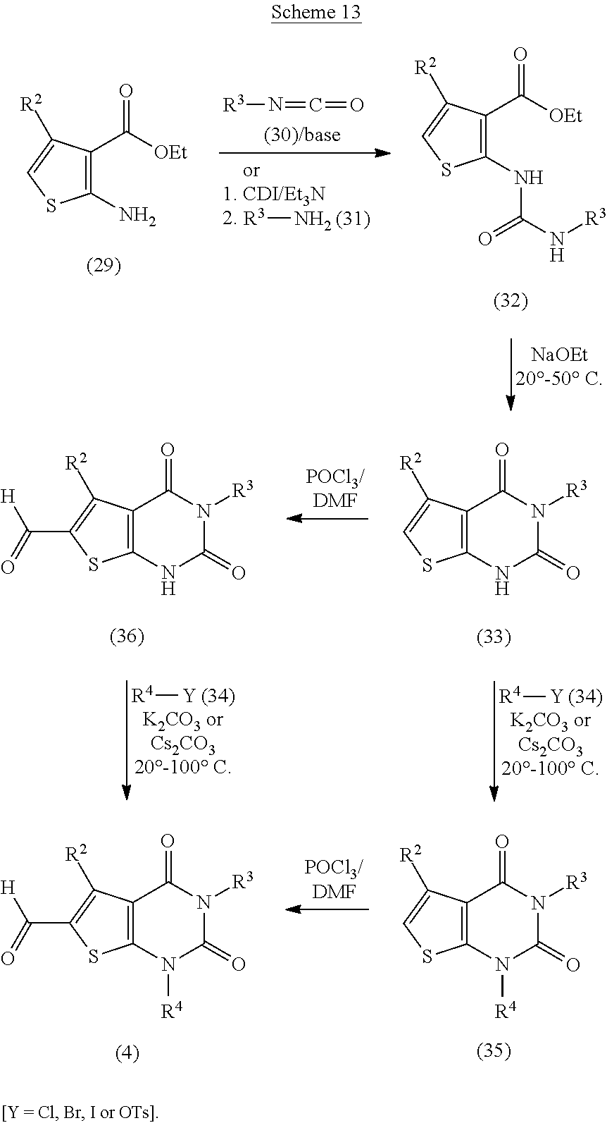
[R4][Y].[R4][Y].C12=C(C([R2])=CS1)C(=O)N([R3])C(=O)N2.C12=C(C([R2])=C(C([H])=O)S1)C(=O)N([R3])C(=O)N2.C12=C(C([R2])=CS1)C(=O)N([R3])C(=O)N2[R4].C12=C(C([R2])=C(C([H])=O)S1)C(=O)N([R3])C(=O)N2[R4].C1(NC(=O)N[R3])=C(C([OEt])=O)C([R2])=CS1.[R3]N=C=O.[R3]N.C1(N)=C(C([OEt])=O)C([R2])=CS1
